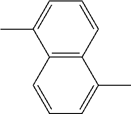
C12=C(C=CC=C1C)C(C)=CC=C2
